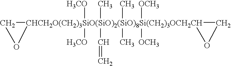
C1[CHCH2O(CH2)3SiO(SiO)2(SiO)8Si(CH2)3OCH2CH]2([H3CO])([H3CO])(C)(C=C)(C)(C)([OCH3])([OCH3])(CO2)O1
